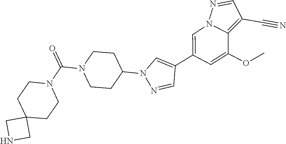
C1(C2=CN3C(=C(C#N)C=N3)C(OC)=C2)=CN(C2CCN(C(=O)N3CCC4(CC3)CNC4)CC2)N=C1
